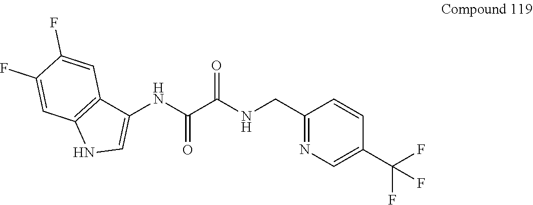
C1(CNC(C(NC2=CNC3=C2C=C(F)C(F)=C3)=O)=O)=NC=C(C(F)(F)F)C=C1
